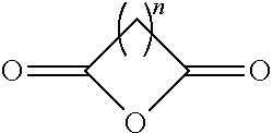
C1C(=O)OC1=O
